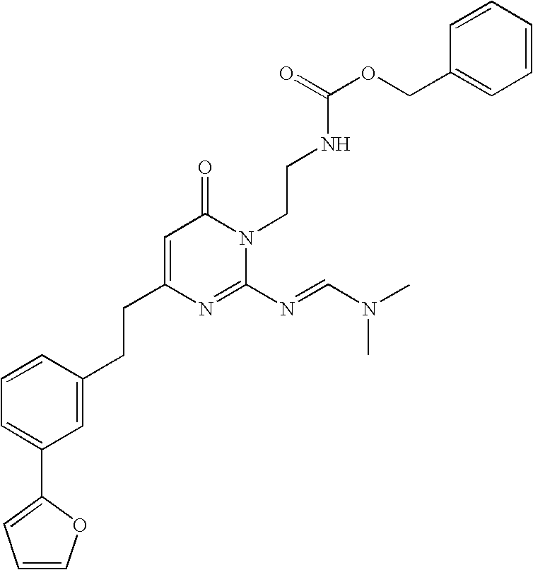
C1=C(CCC2=CC(=O)N(CCNC(OCC3=CC=CC=C3)=O)C(N=CN(C)C)=N2)C=CC=C1C1=CC=CO1
